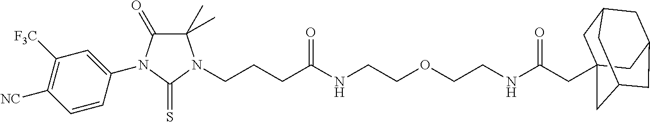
C1(C)(C)C(=O)N(C2=CC([F3C])=C([NC])C=C2)C(=S)N1CCCC(NCCOCCNC(CC12CC3CC(CC(C1)C3)C2)=O)=O
